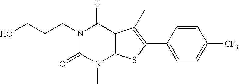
N1(CCCO)C(=O)N(C)C2=C(C1=O)C(C)=C(C1=CC=C([CF3])C=C1)S2
